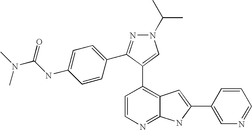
C1=CN=C2C(=C1C1=CN(C(C)C)N=C1C1=CC=C(NC(=O)N(C)C)C=C1)C=C(C1=CN=CC=C1)N2
